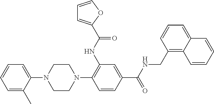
C1=C(C)C(N2CCN(C3=C(NC(=O)C4=CC=CO4)C=C(C(NCC4=C5C(=CC=C4)C=CC=C5)=O)C=C3)CC2)=CC=C1
